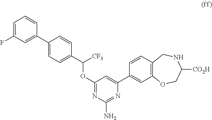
C1=C(F)C=C(C2=CC=C(C([CF3])OC3=NC(N)=NC(C4=CC5=C(C=C4)CNC([CO2H])CO5)=C3)C=C2)C=C1
